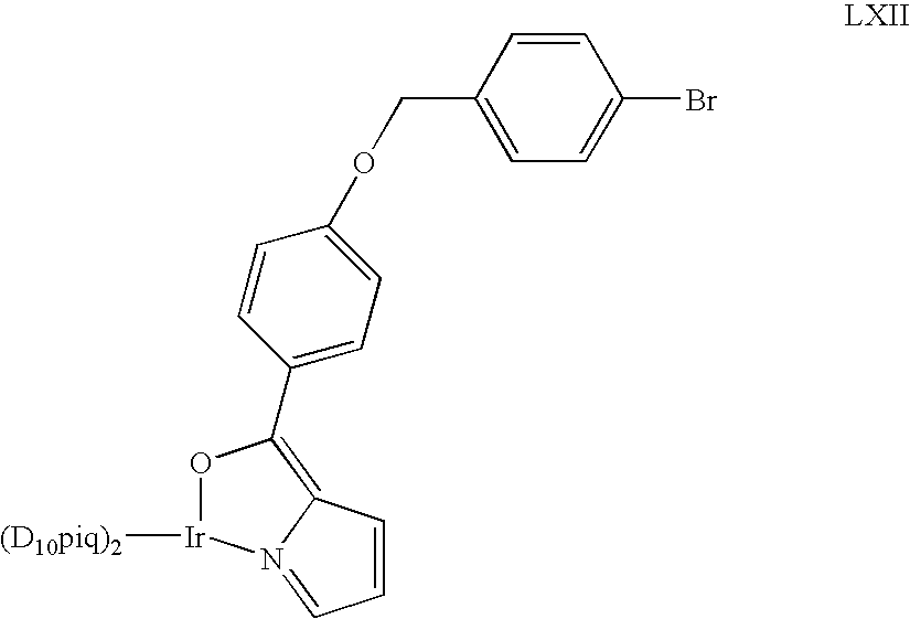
C1=CC(COC2=CC=C(C3=C4C=CC=N4[Ir]([(D10piq)2])O3)C=C2)=CC=C1Br
